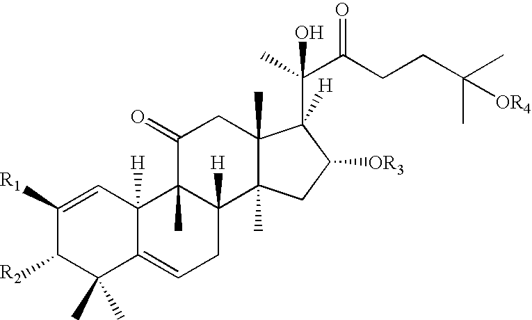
C1([R1])=CC2([H])C(=CCC3([H])C2(C)C(=O)CC2(C)C3(C)CC([OR3])C2(C(C)(O)C(CCC(C)([OR4])C)=O)[H])C(C)(C)C1[R2]
